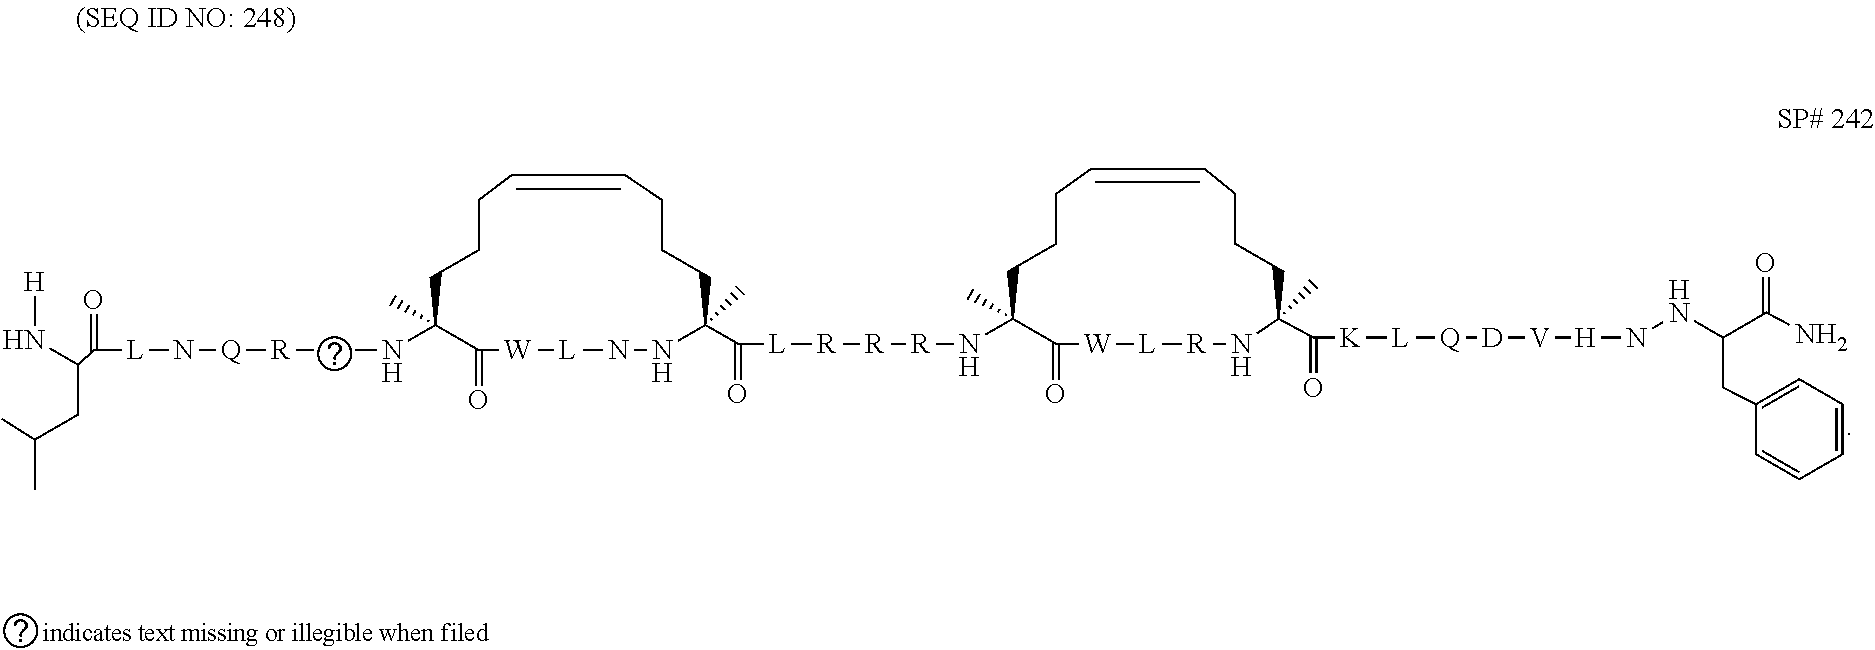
C1(NC[R][Q]N[L]C(C(N[H])CC(C)C)=O)(C)C(=O)[W][L]NNC(C(=O)[L][R][R][R]NC2(C)C(=O)[W][L][R]NC(C(=O)[K][L][Q][D][V][H]NNC(C(N)=O)CC3=CC=CC=C3)(C)CCCC=CCCC2)(C)CCCC=CCCC1
